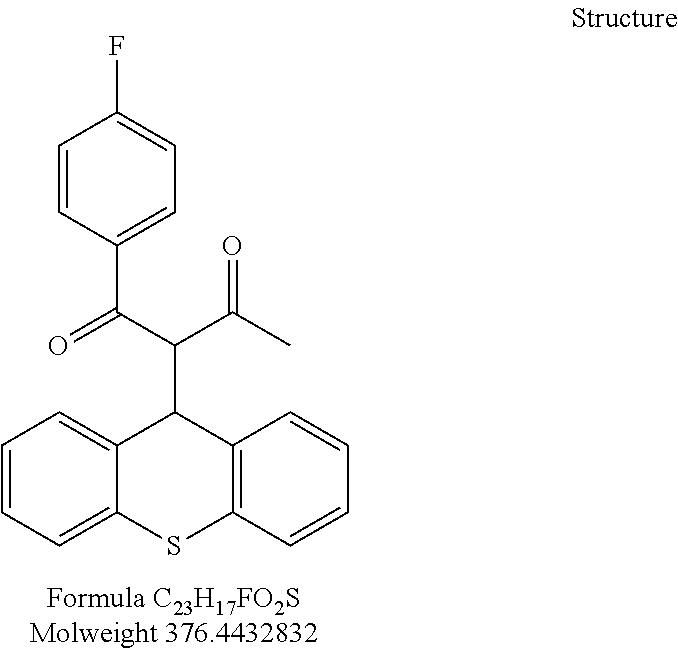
C1=CC=C2C(=C1)C(C(C(=O)C1=CC=C(F)C=C1)C(C)=O)C1=C(S2)C=CC=C1
